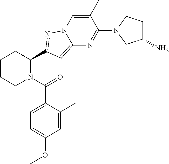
C1CCN(C(=O)C2=CC=C(OC)C=C2C)C(C2=NN3C(=C2)N=C(N2CC(N)CC2)C(C)=C3)C1
